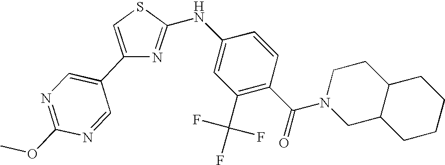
C1(C2=CN=C(OC)N=C2)=CSC(NC2=CC(C(F)(F)F)=C(C(N3CC4C(CC3)CCCC4)=O)C=C2)=N1
